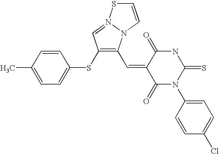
C1(SC2=CC=C(C)C=C2)=C(C=C2C(=O)N(C3=CC=C(Cl)C=C3)C(=S)NC2=O)N2N(=C1)SC=C2
